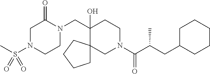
N1(S(C)(=O)=O)CCN(CC2(O)C3(CN(C(=O)C(CC4CCCCC4)C)CC2)CCCC3)C(=O)C1
